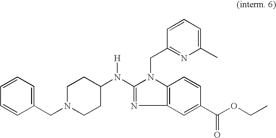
C1N(CC2=CC=CC=C2)CCC(N([H])C2=NC3=C(N2CC2=NC(C)=CC=C2)C=CC(C(OCC)=O)=C3)C1
